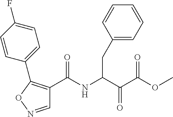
C1(C(NC(C(C(=O)OC)=O)CC2=CC=CC=C2)=O)=C(C2=CC=C(F)C=C2)ON=C1
